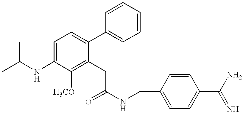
C1(NC(C)C)=CC=C(C2=CC=CC=C2)C(CC(NCC2=CC=C(C(=N)N)C=C2)=O)=C1[H3CO]
